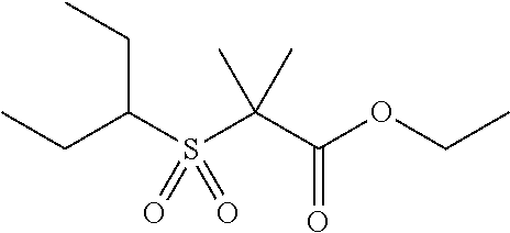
C(C(S(C(C(OCC)=O)(C)C)(=O)=O)CC)C
